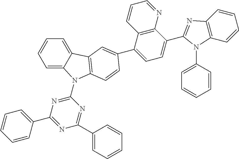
C1=C2C(=CC=C1)C1=C(N2C2=NC(C3=CC=CC=C3)=NC(C3=CC=CC=C3)=N2)C=CC(C2=CC=C(C3=NC4=C(N3C3=CC=CC=C3)C=CC=C4)C3=C2C=CC=N3)=C1
